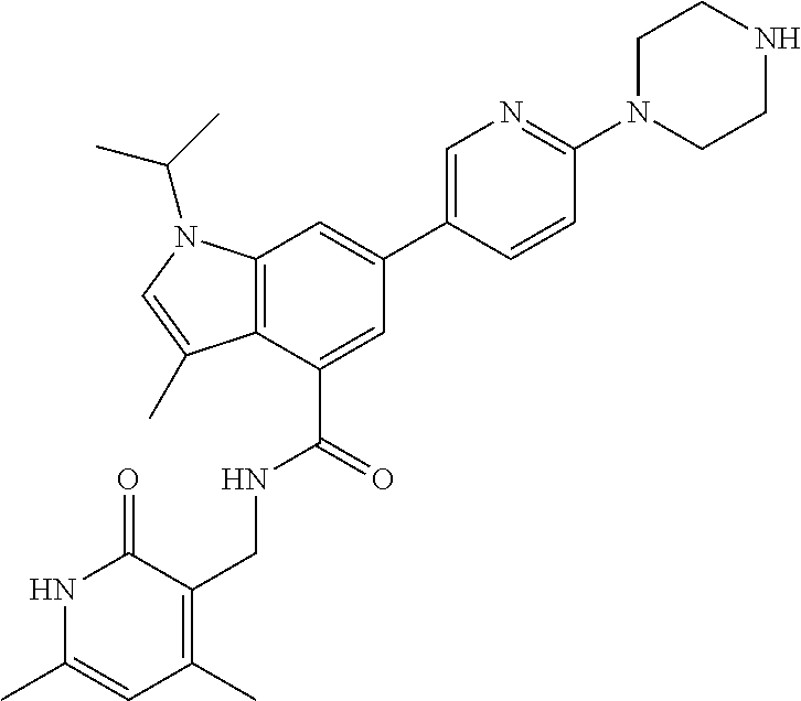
C12=C(C(C(NCC3=C(C)C=C(C)NC3=O)=O)=CC(C3=CN=C(N4CCNCC4)C=C3)=C1)C(C)=CN2C(C)C
